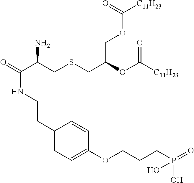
C(C(CSCC(COC([C11H23])=O)OC([C11H23])=O)N)(=O)NCCC1=CC=C(OCCCP(O)(=O)O)C=C1
